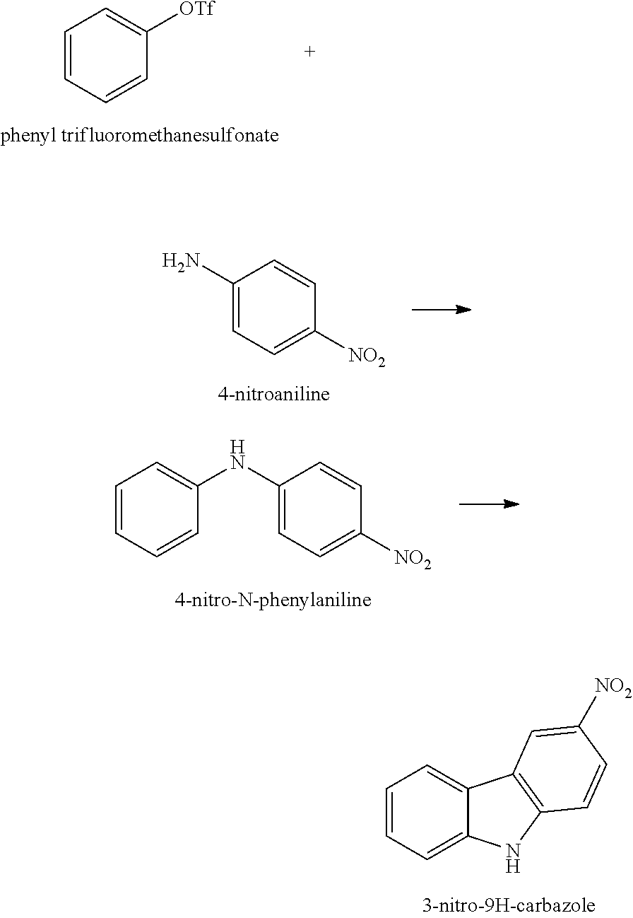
C1=CC=CC([OTf])=C1.C1(N)=CC=C([NO2])C=C1.C1=CC=CC(NC2=CC=C([NO2])C=C2)=C1.C1=CC=C2C(=C1)C1=C(N2)C=CC([NO2])=C1
